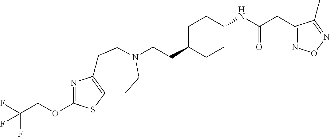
C(CC1CCC(NC(CC2=NON=C2C)=O)CC1)N1CCC2=C(N=C(OCC(F)(F)F)S2)CC1
